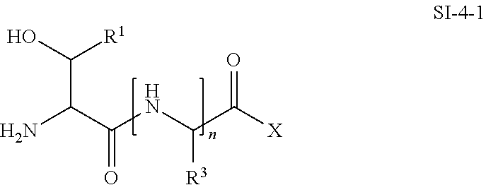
NC(C(NC(C([X])=O)[R3])=O)C(O)[R1]
